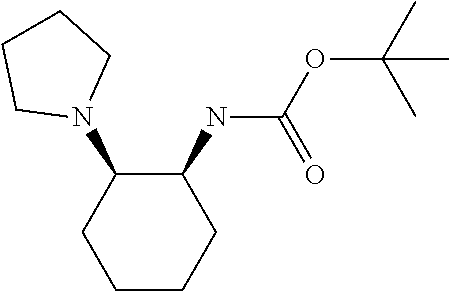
C1CCC(NC(OC(C)(C)C)=O)C(N2CCCC2)C1
